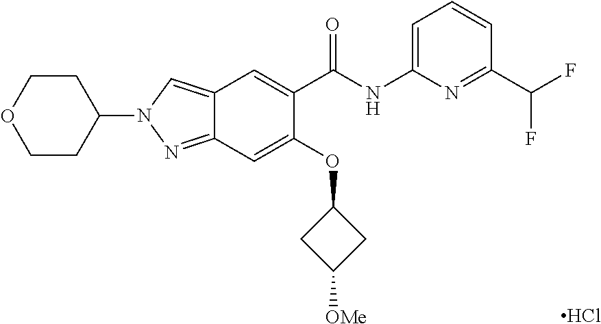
C1(OC2CC([OMe])C2)=CC2=NN(C3CCOCC3)C=C2C=C1C(NC1=CC=CC(C(F)F)=N1)=O.Cl
